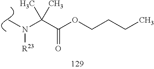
C(C(OCCCC)=O)(N([R23])C)(C)C
